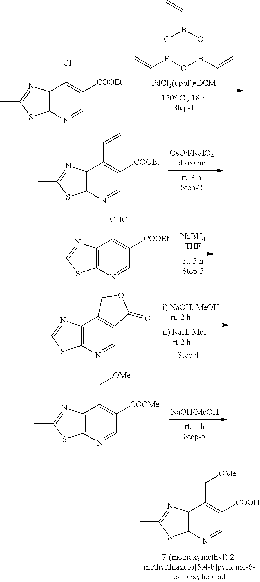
C1(C[OMe])=C([COOH])C=NC2=C1N=C(C)S2.C1(C=C)=C([COOEt])C=NC2=C1N=C(C)S2.C1(Cl)=C([COOEt])C=NC2=C1N=C(C)S2.O1B(C=C)OB(C=C)OB1C=C.C1([CHO])=C([COOEt])C=NC2=C1N=C(C)S2.C1(C[OMe])=C([COOMe])C=NC2=C1N=C(C)S2.C12=C(C=NC3=C1N=C(C)S3)C(=O)OC2
